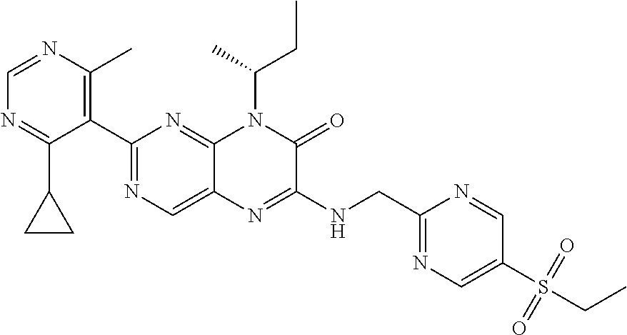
C1=NC(C)=C(C2=NC=C3C(=N2)N(C(CC)C)C(=O)C(NCC2=NC=C(S(=O)(=O)CC)C=N2)=N3)C(C2CC2)=N1
